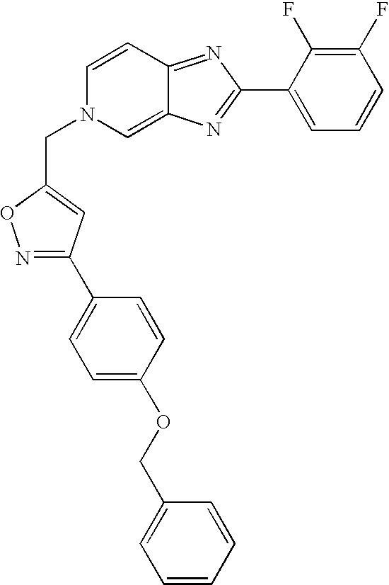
C1(C2=NC3=CN(CC4=CC(C5=CC=C(OCC6=CC=CC=C6)C=C5)=NO4)C=CC3=N2)=CC=CC(F)=C1F
